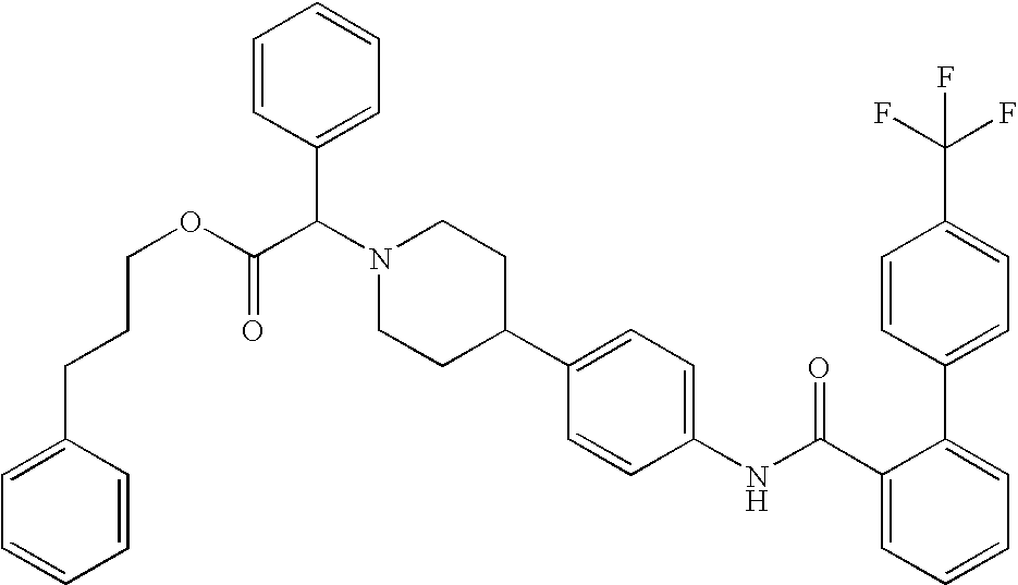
C1=C(C(F)(F)F)C=CC(C2=CC=CC=C2C(NC2=CC=C(C3CCN(C(C4=CC=CC=C4)C(OCCCC4=CC=CC=C4)=O)CC3)C=C2)=O)=C1
